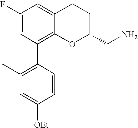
C1(F)=CC(C2=C(C)C=C([OEt])C=C2)=C2C(=C1)CCC(CN)O2
